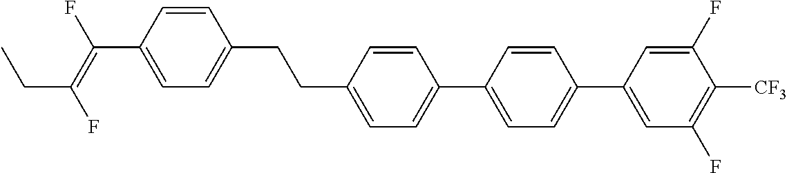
C(C1=CC=C(C2=CC=C(C3=CC(F)=C([CF3])C(F)=C3)C=C2)C=C1)CC1=CC=C(C(=C(F)CC)F)C=C1
